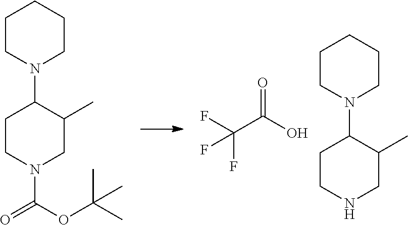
C1CN(C(=O)OC(C)(C)C)CC(C)C1N1CCCCC1.C1CNCC(C)C1N1CCCCC1.C(C(=O)O)(F)(F)F
